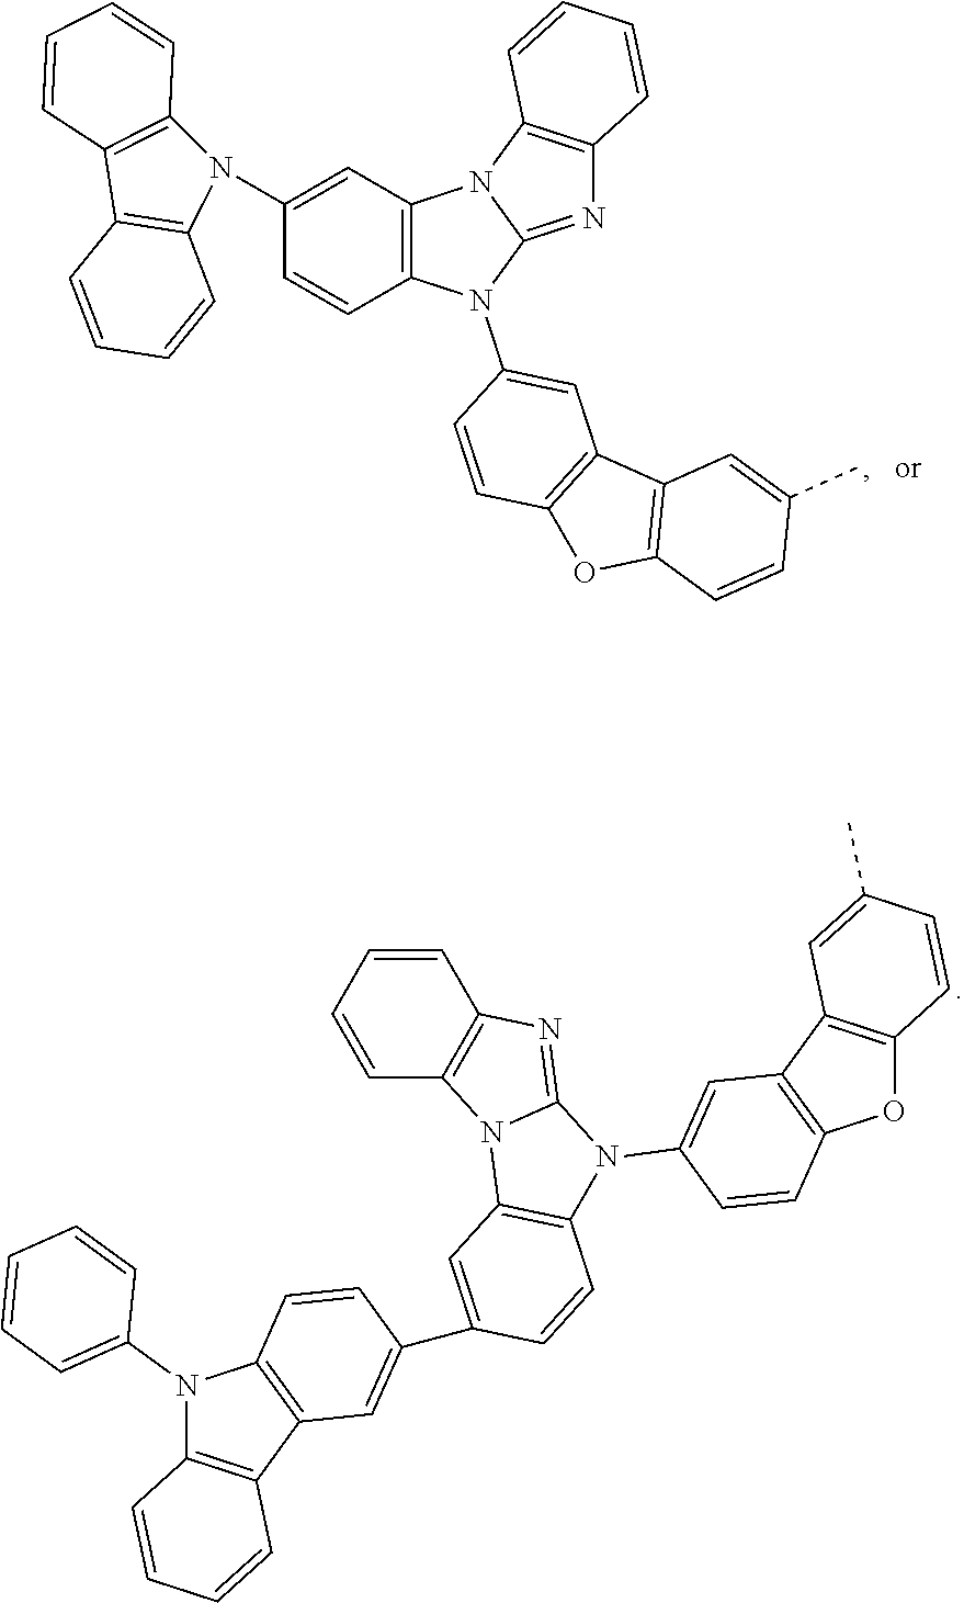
C12=C(N(C3=CC4=C(C=C3)OC3=C4C=C(C)C=C3)C3=NC4=C(N13)C=CC=C4)C=CC(N1C3=C(C4=C1C=CC=C4)C=CC=C3)=C2.C1=CC=CC2=C1N1C(=N2)N(C2=CC3=C(C=C2)OC2=C3C=C(C)C=C2)C2=C1C=C(C1=CC3=C(N(C4=CC=CC=C4)C4=C3C=CC=C4)C=C1)C=C2
